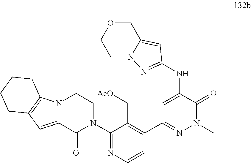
C1=C(NC2=NN3C(=C2)COCC3)C(=O)N(C)N=C1C1=C(C[AcO])C(N2CCN3C(=CC4=C3CCCC4)C2=O)=NC=C1
